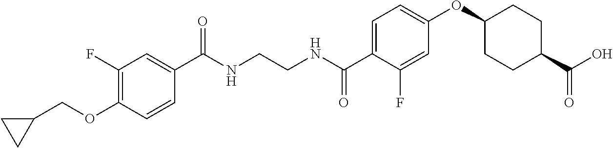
C1(C(NCCNC(C2=CC=C(OC3CCC(C(O)=O)CC3)C=C2F)=O)=O)=CC(F)=C(OCC2CC2)C=C1
